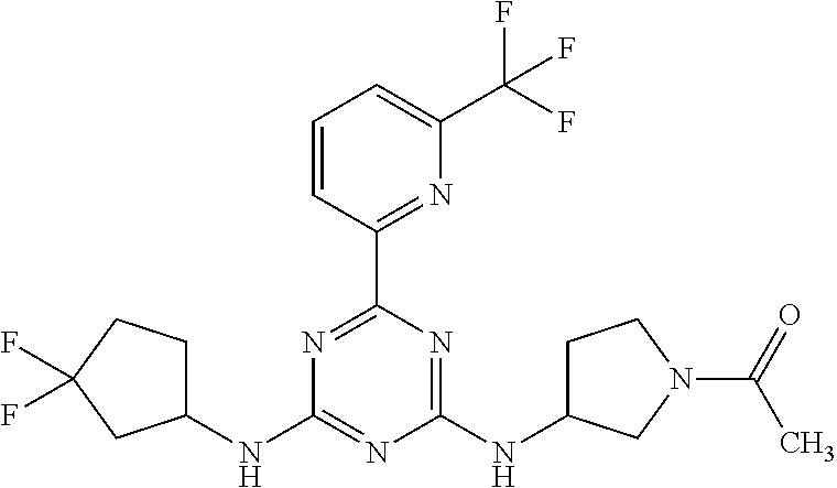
N1=C(C2=NC(C(F)(F)F)=CC=C2)N=C(NC2CCN(C(=O)C)C2)N=C1NC1CCC(F)(F)C1
